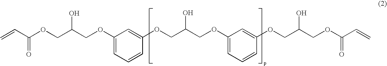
C=CC(=O)OCC(O)COC1=CC=CC(OCC(O)COC2=CC=CC(OCC(O)COC(=O)C=C)=C2)=C1
